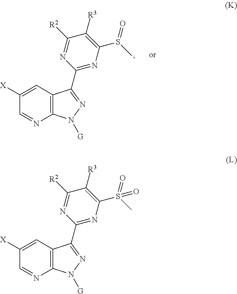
C1(C2=NN([G])C3=C2C=C([X])C=N3)=NC(S(C)=O)=C([R3])C([R2])=N1.C1(C2=NN([G])C3=C2C=C([X])C=N3)=NC(S(C)(=O)=O)=C([R3])C([R2])=N1
